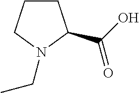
C(C)N1CCCC1C(O)=O
